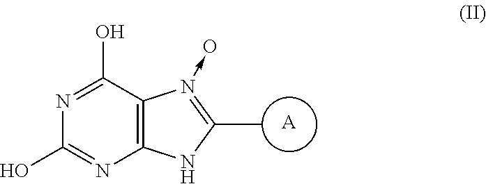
C12=C(C(O)=NC(O)=N1)N(->O)=C(C)N2.[A]
